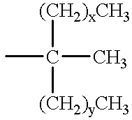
CC(C)([(CH2)yCH3])[(CH2)xCH3]
